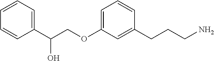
C(COC1=CC=CC(CCCN)=C1)(C1=CC=CC=C1)O
